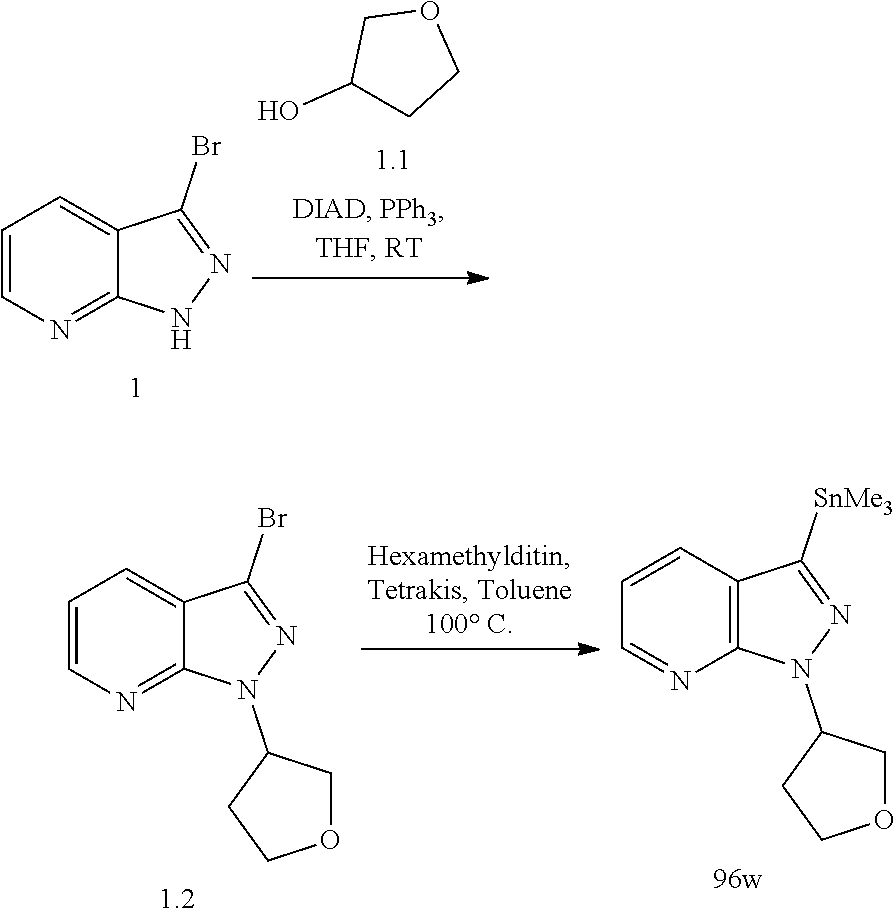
C1=CN=C2C(=C1)C(Br)=NN2.C1C(O)CCO1.C1=CN=C2C(=C1)C(Br)=NN2C1COCC1.C1=CC2=C(N=C1)N(C1COCC1)N=C2[SnMe3]
